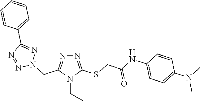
N1=C(SCC(NC2=CC=C(N(C)C)C=C2)=O)N(CC)C(CN2N=C(C3=CC=CC=C3)N=N2)=N1
